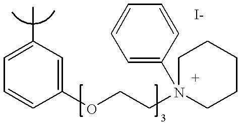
C1=C(C)C=C(OCCN2(C3=CC=CC=C3)CCCCC2)C=C1
